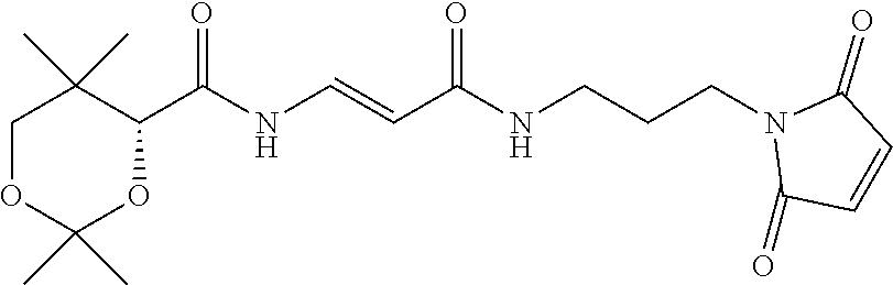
N1(CCCNC(C=CNC(C2C(C)(C)COC(C)(C)O2)=O)=O)C(=O)C=CC1=O
